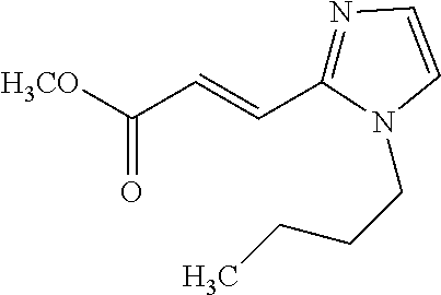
N1=C(C=CC([H3CO])=O)N(CCCC)C=C1
